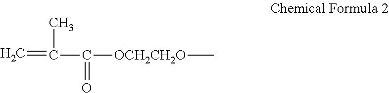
C(C(=C)C)(=O)[OCH2CH2O]C
